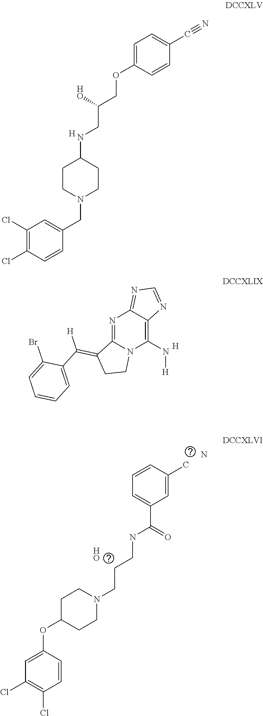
C1=C(OCC(CNC2CCN(CC3=CC(Cl)=C(Cl)C=C3)CC2)[HO])C=CC(C#N)=C1.[H].N1=C2N(C(N[H])=C3C1=NC=N3)CCC2=C(C1=CC=CC=C1Br)[H].[H].C1=C(C)C=CC=C1C(=O)NCCCN1CCC(OC2=CC(Cl)=C(Cl)C=C2)CC1.N.[HO]
